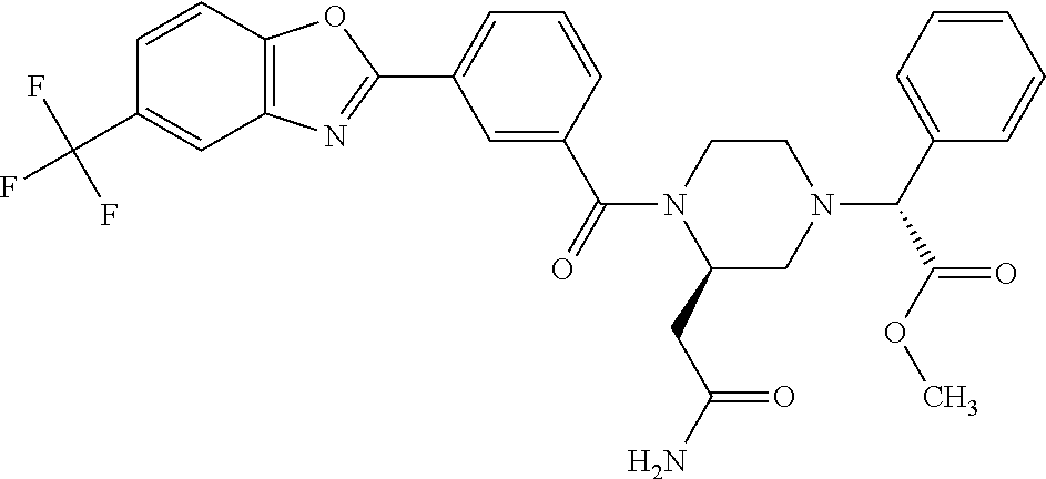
C1=CC2=C(C=C1C(F)(F)F)N=C(C1=CC=CC(C(=O)N3C(CC(=O)N)CN(C(C4=CC=CC=C4)C(=O)OC)CC3)=C1)O2
